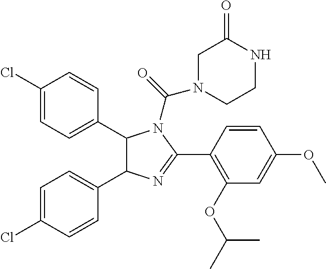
N1=C(C2=C(OC(C)C)C=C(OC)C=C2)N(C(N2CC(=O)NCC2)=O)C(C2=CC=C(Cl)C=C2)C1C1=CC=C(Cl)C=C1
